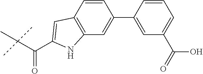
C1=CC(C2=CC3=C(C=C2)C=C(C(C(C)(C)C)=O)N3)=CC(C(O)=O)=C1
